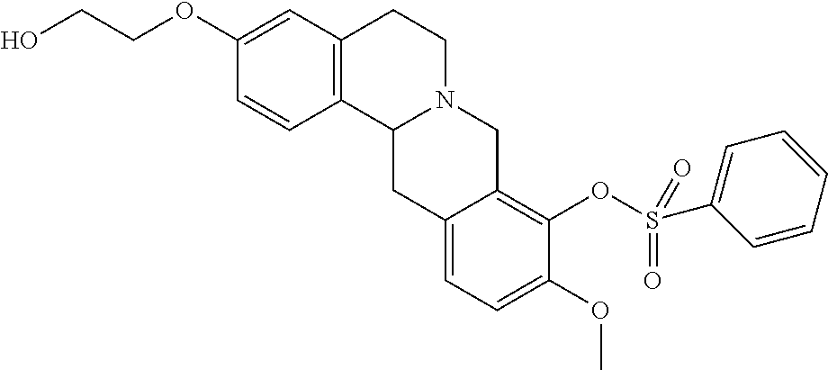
C1=CC2=C(C=C1OCCO)CCN1C2CC2=CC=C(OC)C(OS(=O)(=O)C3=CC=CC=C3)=C2C1
